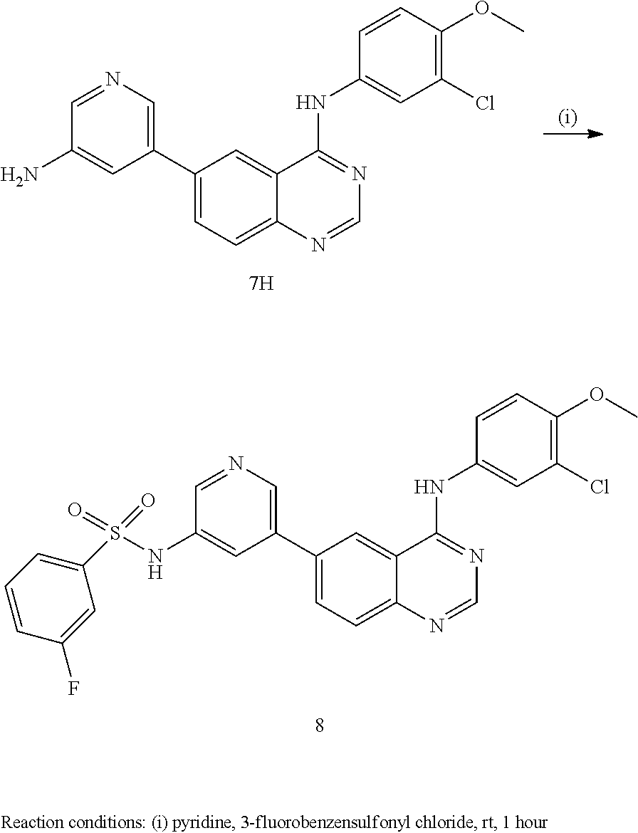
C1(C2=CN=CC(N)=C2)=CC=C2C(=C1)C(NC1=CC(Cl)=C(OC)C=C1)=NC=N2.C1(C2=CN=CC(NS(C3=CC=CC(F)=C3)(=O)=O)=C2)=CC=C2C(=C1)C(NC1=CC(Cl)=C(OC)C=C1)=NC=N2
